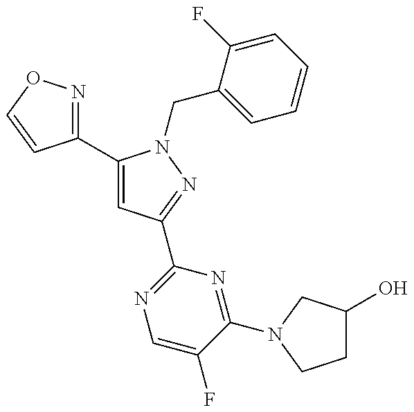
C1(C2=CC(C3=NC=C(F)C(N4CC(O)CC4)=N3)=NN2CC2=CC=CC=C2F)=NOC=C1
